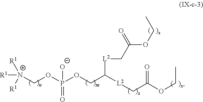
C(COP(OC[N+]([R1])([R1])[R1])([O-])=O)([L2]CC(OCC)=O)[L2]CC(OCC)=O
